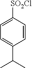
C1=C([SO2Cl])C=CC(C(C)C)=C1
